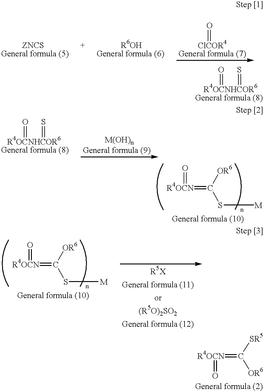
[ClCOR4]=O.[R4OCNHCOR6](=O)=S.[R4OCNHCOR6](=O)=S.[R4OCN](=C(S[M])[OR6])=O.[R4OCN](=C(S[M])[OR6])=O.[R4OCN](=C([OR6])[SR5])=O
